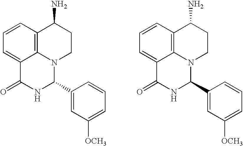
C1=CC2=C3C(=C1)C(=O)NC(C1=CC([OCH3])=CC=C1)N3CCC2N.C1=CC2=C3C(=C1)C(=O)NC(C1=CC([OCH3])=CC=C1)N3CCC2N
